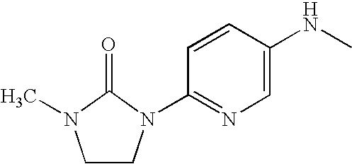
C1=CC(N2CCN(C)C2=O)=NC=C1NC
